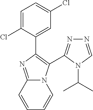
C1=C(Cl)C(C2=C(C3=NN=CN3C(C)C)N3C(=N2)C=CC=C3)=CC(Cl)=C1
